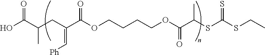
OC(C(C)CC(=C[Ph])C(OCCCCOC(C(C)SC(SCC)=S)=O)=O)=O
